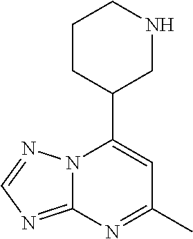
N12C(=NC=N1)N=C(C)C=C2C1CNCCC1
